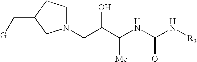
N1(CC(C(NC(N[R3])O)[Me])O)CCC(C[G])C1
